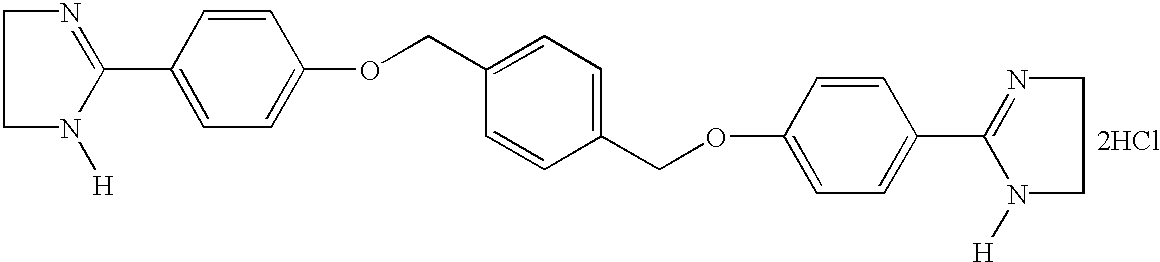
C1=CC(C2=NCCN2[H])=CC=C1OCC1=CC=C(COC2=CC=C(C3=NCCN3[H])C=C2)C=C1.[2HCl]
